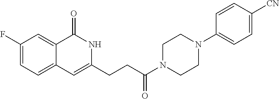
C1(F)=CC=C2C(=C1)C(=O)NC(CCC(N1CCN(C3=CC=C([CN])C=C3)CC1)=O)=C2
